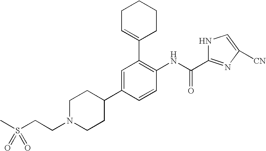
C1C=C(C2=C(NC(=O)C3=NC([CN])=CN3)C=CC(C3CCN(CCS(C)(=O)=O)CC3)=C2)CCC1
